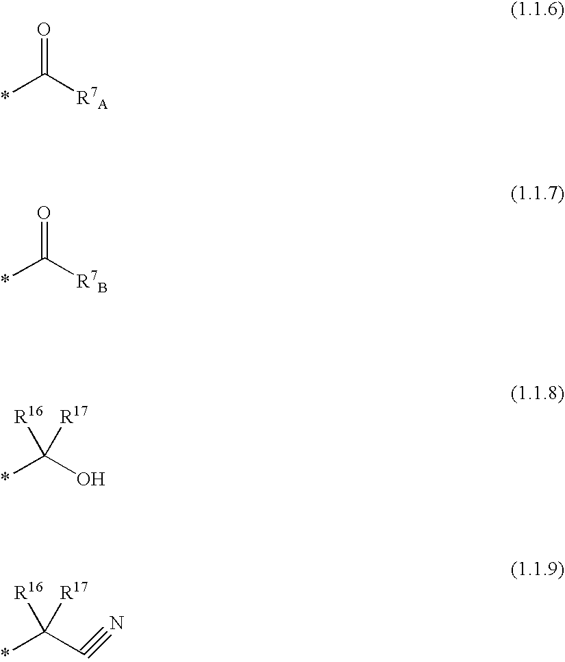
*C([R7A])=O.*C([R7B])=O.*C(O)([R16])[R17].*C(C#N)([R16])[R17]
